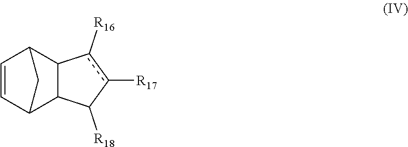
C1([R18])c([R17])c([R16])C2C1C1C=CC2C1
